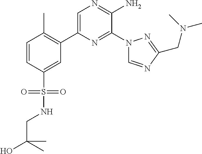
C1(C2=C(C)C=CC(S(=O)(=O)NCC(O)(C)C)=C2)=CN=C(N)C(N2C=NC(CN(C)C)=N2)=N1
